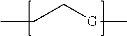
C(C[G]C)C
